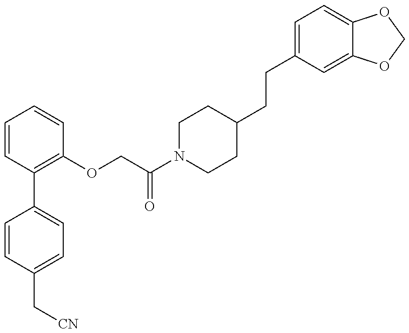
C1=CC(C[CN])=CC=C1C1=C(OCC(N2CCC(CCC3=CC=C4C(=C3)OCO4)CC2)=O)C=CC=C1
